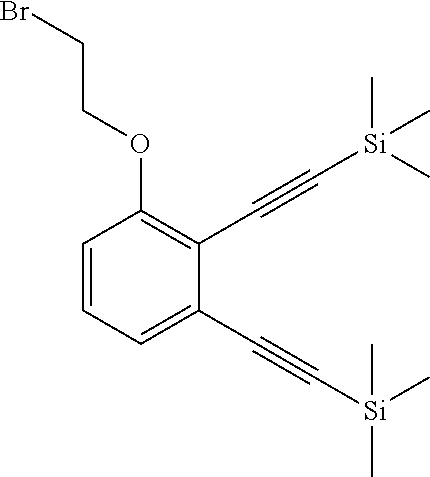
C1=CC=C(C#C[Si](C)(C)C)C(C#C[Si](C)(C)C)=C1OCCBr
